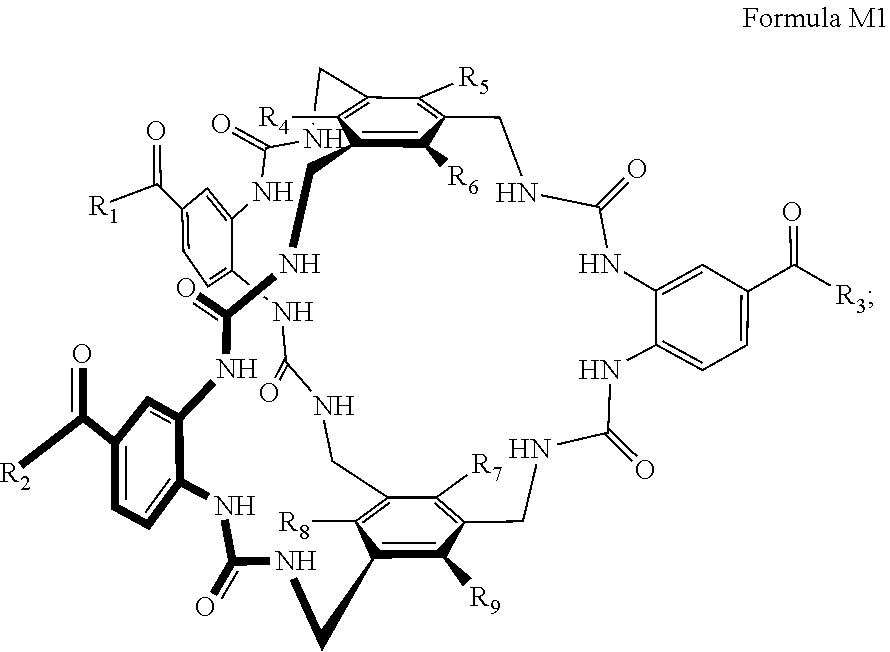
N1C2=CC=C(C([R2])=O)C=C2NC(=O)NCC2=C([R6])C3=C([R5])C(=C2[R4])CNC(=O)NC2=CC(C([R1])=O)=CC=C2NC(=O)NCC2=C([R8])C(=C([R9])C(=C2[R7])CNC(=O)NC2=CC=C(C(=O)[R3])C=C2NC(=O)NC3)CNC1=O
